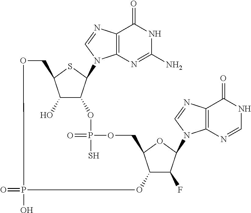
C12=C(N=CN1C1C3C(O)C(S1)COP(O)(=O)OC1C(F)C(N4C5=C(C(=O)NC=N5)N=C4)OC1COP(=O)(S)O3)C(=O)NC(N)=N2
